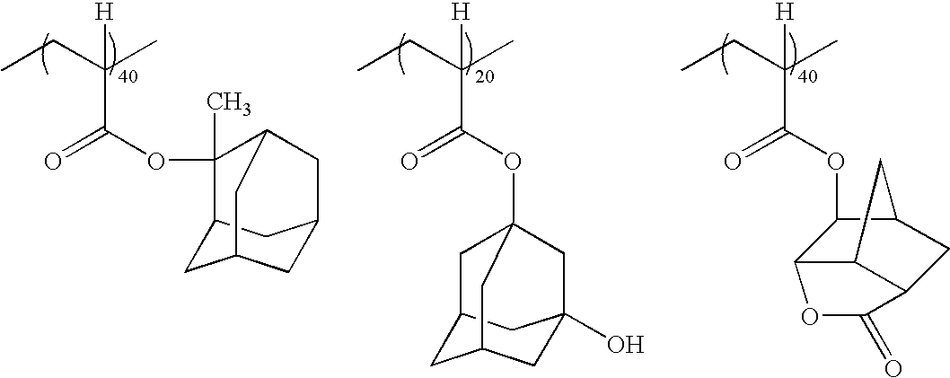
C12CC3CC(O)(C1)CC(OC(=O)C([H])(C)CC)(C2)C3.O(C(=O)C([H])(C)CC)C1(C)C2CC3CC(C2)CC1C3.O(C(=O)C([H])(C)CC)C1C2C3C(CC1C3)C(=O)O2
